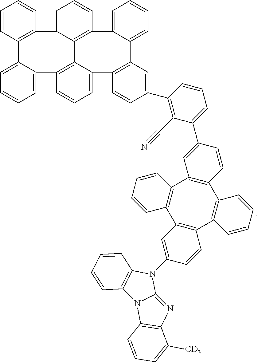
C1=CC2=C(C=C1)C1=CC=CC=C1C1=C3C4=C(C=CC=C24)C2=CC=CC=C2C2=C(C3=CC=C1)C=CC(C1=C(C#N)C(C3=CC4=C(C=C3)C3=C(C5=C(C6=C4C=CC=C6)C=C(N4C6=C(N7C4=NC4=C7C=CC=C4[CD3])C=CC=C6)C=C5)C=CC=C3)=CC=C1)=C2
